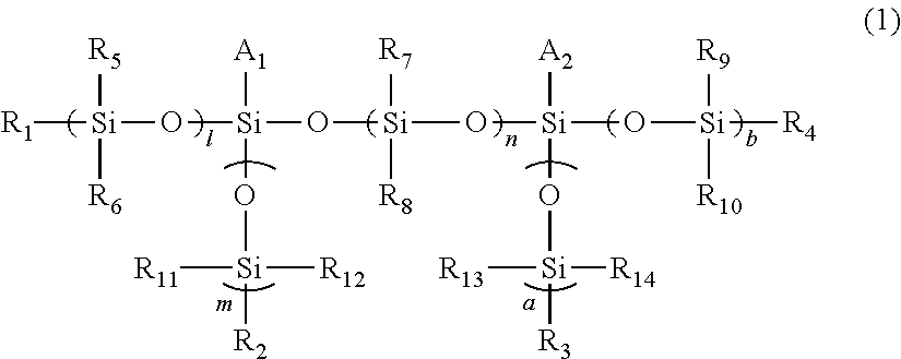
[R1][Si](O[Si](O[Si]([R8])([R7])O[Si]([A2])(O[Si]([R3])([R14])[R13])O[Si]([R9])([R10])[R4])([A1])O[Si]([R2])([R11])[R12])([R5])[R6]
